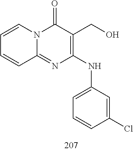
C1=CC=CC2=NC(NC3=CC=CC(Cl)=C3)=C(CO)C(=O)N12
